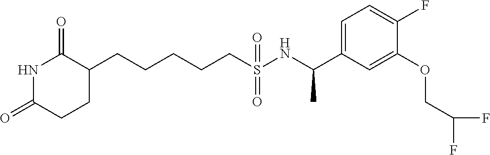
N1C(=O)CCC(CCCCCS(NC(C2=CC=C(F)C(OCC(F)F)=C2)C)(=O)=O)C1=O
